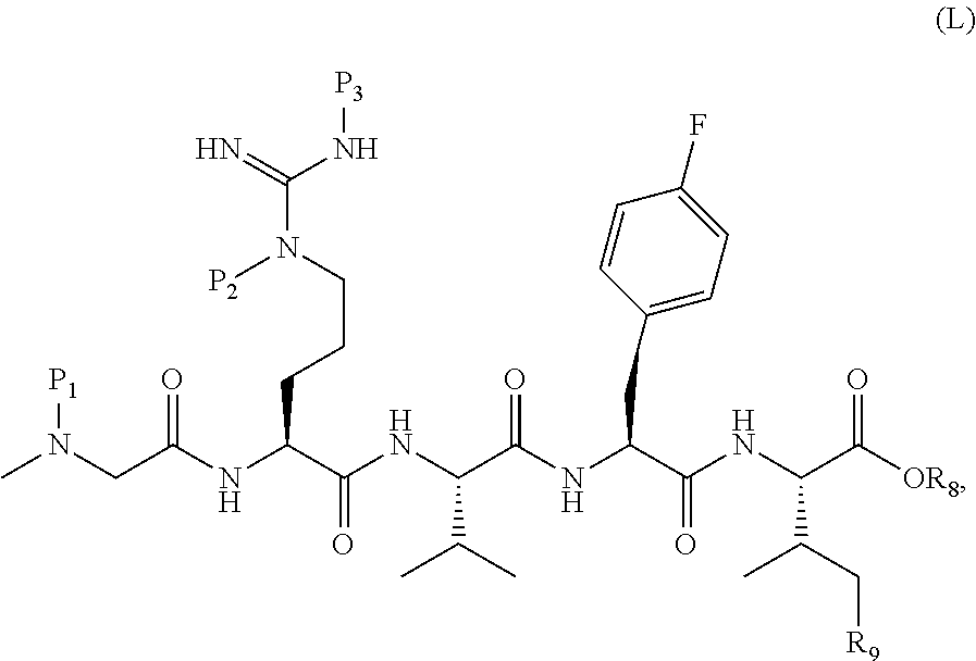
C(NC(C([OR8])=O)C(C[R9])C)(=O)C(NC(C(NC(C(NC(CN(C)[P1])=O)CCCN(C(=N)N[P3])[P2])=O)C(C)C)=O)CC1=CC=C(F)C=C1
